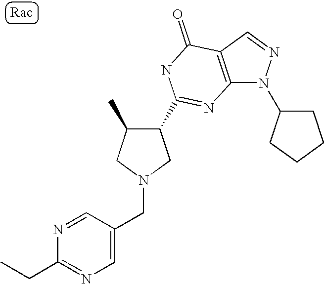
C12=C(C=NN1C1CCCC1)C(=O)NC(C1C(C)CN(CC3=CN=C(CC)N=C3)C1)=N2
